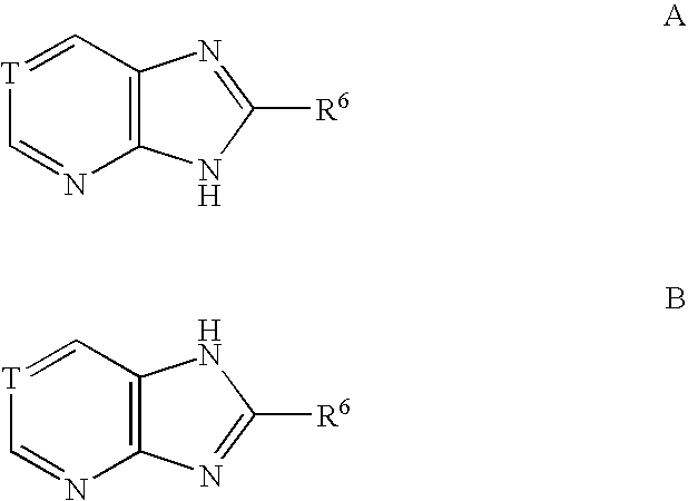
[T]1=CC2=C(N=C1)NC([R6])=N2.[T]1=CC2=C(N=C1)N=C([R6])N2
